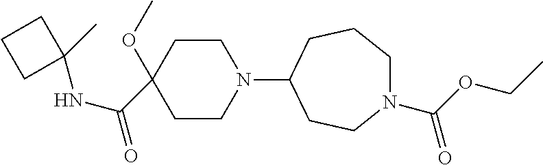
C1CN(C2CCN(C(OCC)=O)CCC2)CCC1(OC)C(NC1(C)CCC1)=O
